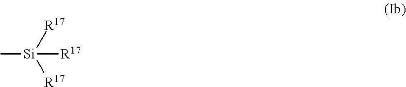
C[Si]([R17])([R17])[R17]
